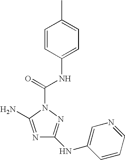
N1=C(N)N(C(=O)NC2=CC=C(C)C=C2)N=C1NC1=CN=CC=C1
